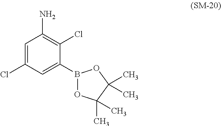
C1(Cl)=CC(N)=C(Cl)C(B2OC(C)(C)C(C)(C)O2)=C1
